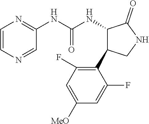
C1=CN=CC(NC(NC2C(=O)NCC2C2=C(F)C=C([MeO])C=C2F)=O)=N1
